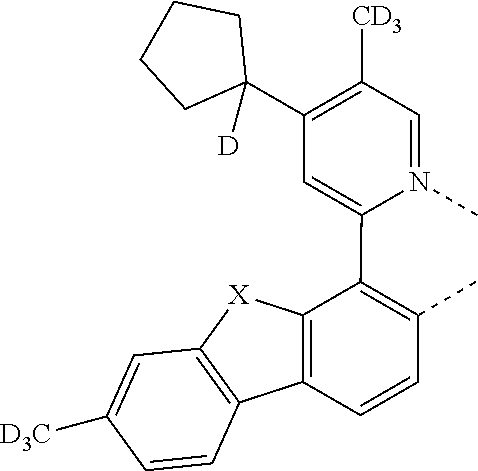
C1=N(C)C(C2=C(C)C=CC3=C2[X]C2=C3C=CC([D3C])=C2)=CC(C2([D])CCCC2)=C1[CD3]
